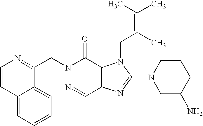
C12=CC=CC=C1C(CN1N=CC3=C(C1=O)N(CC(=C(C)C)C)C(N1CC(N)CCC1)=N3)=NC=C2
